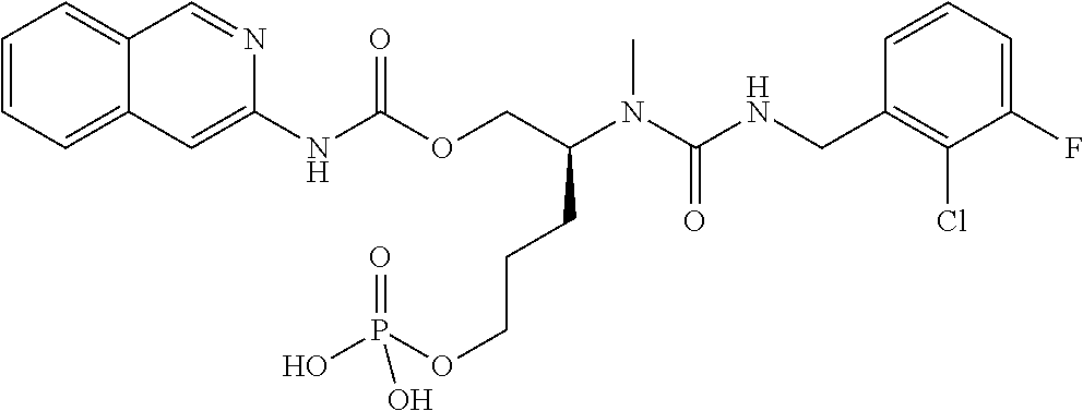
C1=CC(CNC(N(C(COC(NC2=CC3=CC=CC=C3C=N2)=O)CCCOP(O)(O)=O)C)=O)=C(Cl)C(F)=C1
